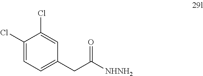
C1=C(Cl)C(Cl)=CC(CC([NHNH2])=O)=C1
